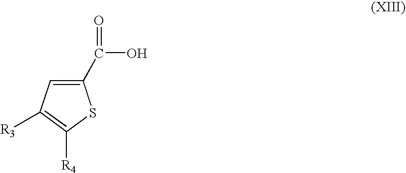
C1(C(O)=O)=CC([R3])=C([R4])S1
